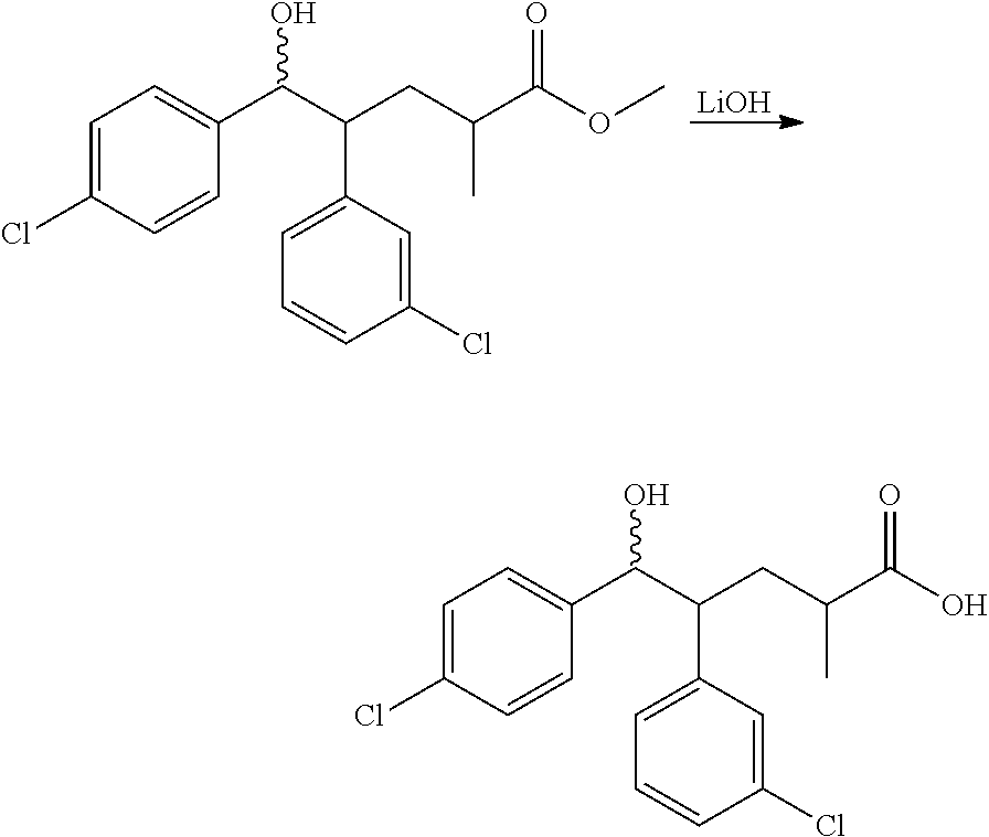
C1=C(Cl)C=CC(C(C(CC(C(OC)=O)C)C2=CC=CC(Cl)=C2)O)=C1.[LiOH].C1=C(Cl)C=CC(C(C(CC(C(O)=O)C)C2=CC=CC(Cl)=C2)O)=C1
